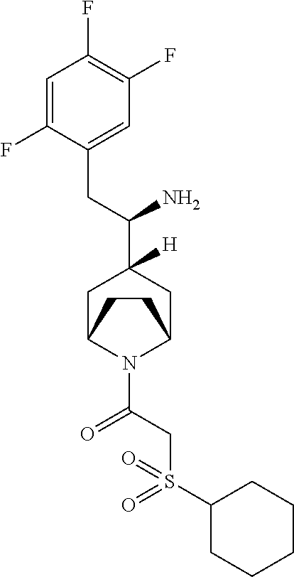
N1(C(CS(C2CCCCC2)(=O)=O)=O)C2CC(C(N)CC3=CC(F)=C(F)C=C3F)([H])CC1CC2
